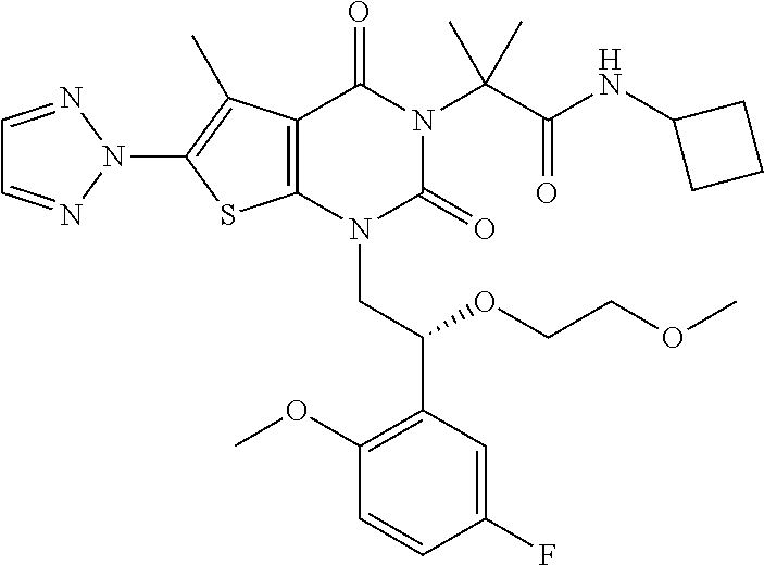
C12=C(N(CC(C3=C(OC)C=CC(F)=C3)OCCOC)C(=O)N(C(C(=O)NC3CCC3)(C)C)C1=O)SC(N1N=CC=N1)=C2C
